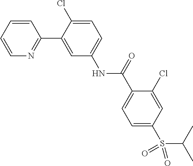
C1=CC=CN=C1C1=CC(NC(C2=CC=C(S(=O)(=O)C(C)C)C=C2Cl)=O)=CC=C1Cl
